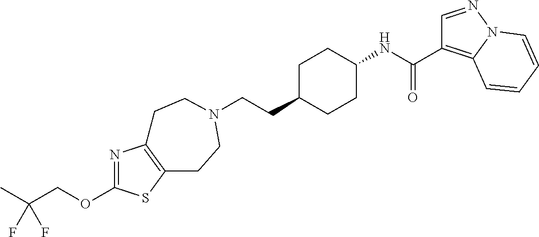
N1=C(OCC(C)(F)F)SC2=C1CCN(CCC1CCC(NC(=O)C3=C4N(N=C3)C=CC=C4)CC1)CC2
